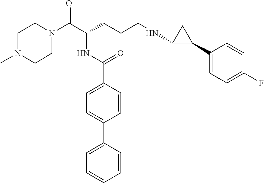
C1N(C(C(CCCNC2C(C3=CC=C(F)C=C3)C2)NC(C2=CC=C(C3=CC=CC=C3)C=C2)=O)=O)CCN(C)C1
